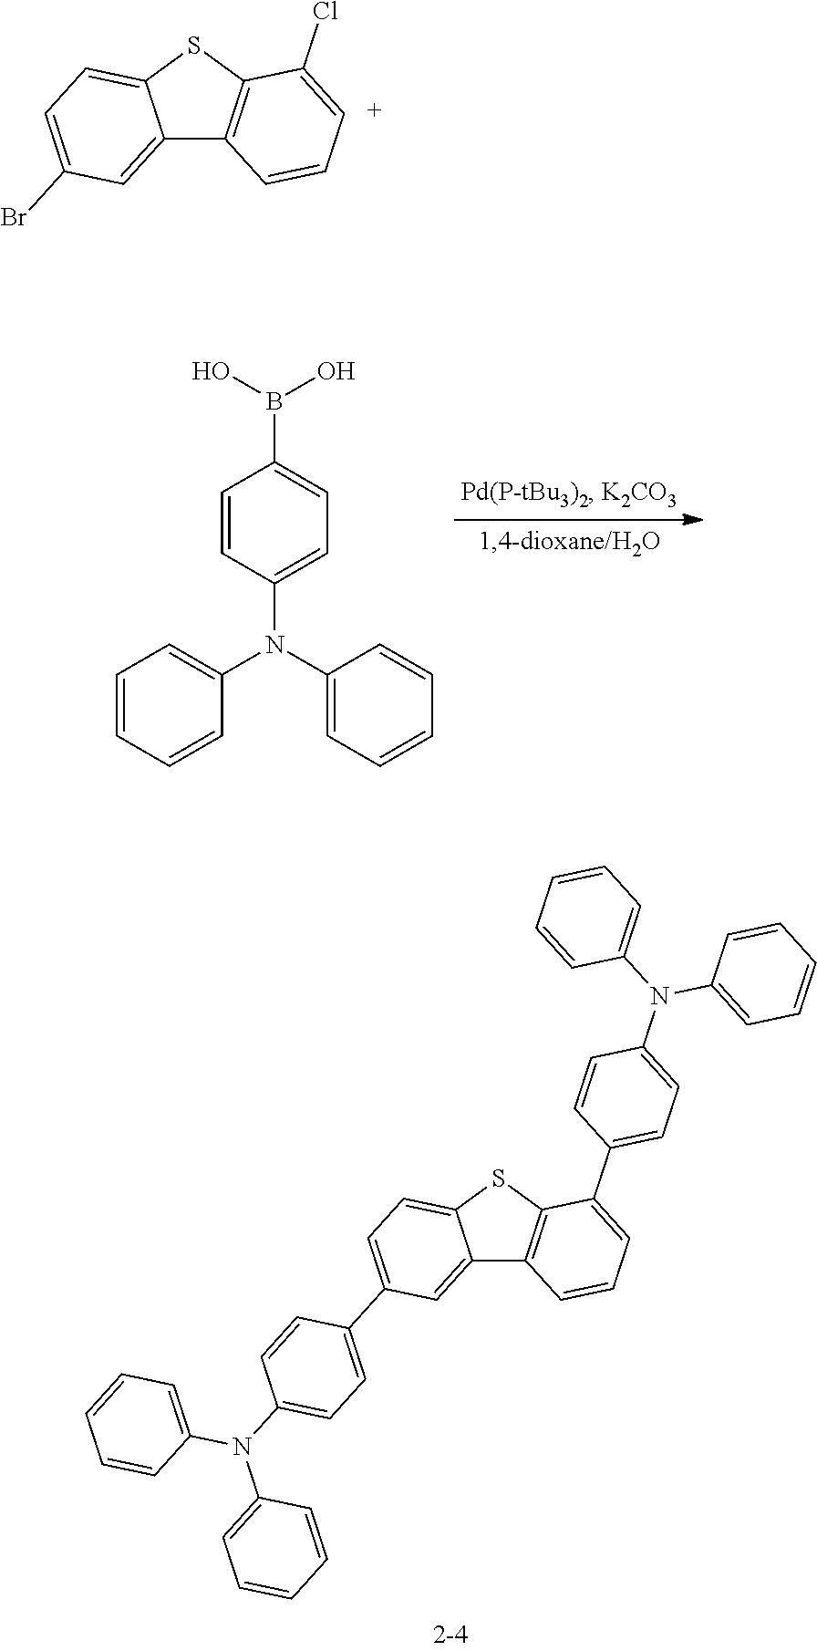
C12=CC(C3=CC=C(N(C4=CC=CC=C4)C4=CC=CC=C4)C=C3)=CC=C1SC1=C2C=CC=C1C1=CC=C(N(C2=CC=CC=C2)C2=CC=CC=C2)C=C1.C12=CC(Br)=CC=C1SC1=C2C=CC=C1Cl.C1=CC(N(C2=CC=CC=C2)C2=CC=CC=C2)=CC=C1B(O)O
